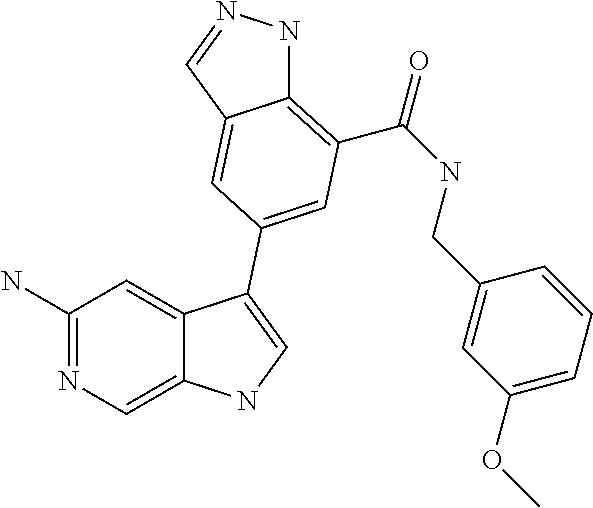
C1(N)=NC=C2C(=C1)C(C1=CC(C(=O)NCC3=CC(OC)=CC=C3)=C3NN=CC3=C1)=CN2
